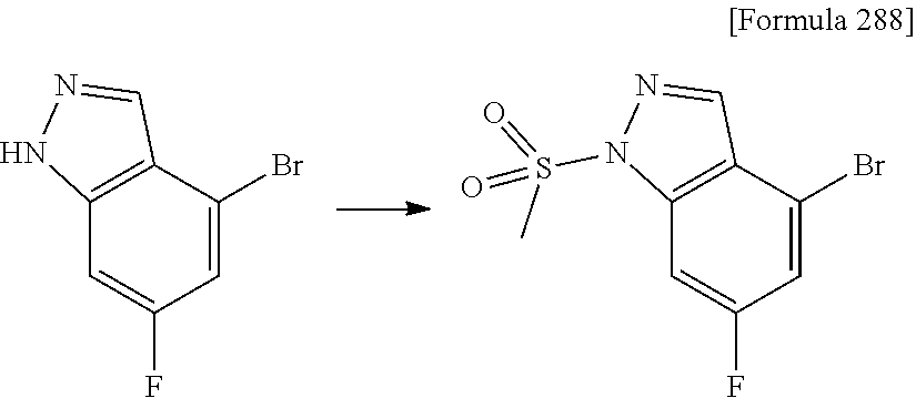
C1=C(F)C=C(Br)C2=C1NN=C2.C1=C(F)C=C(Br)C2=C1N(S(=O)(C)=O)N=C2
